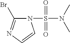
N1(S(=O)(=O)N(C)C)C(Br)=NC=C1
